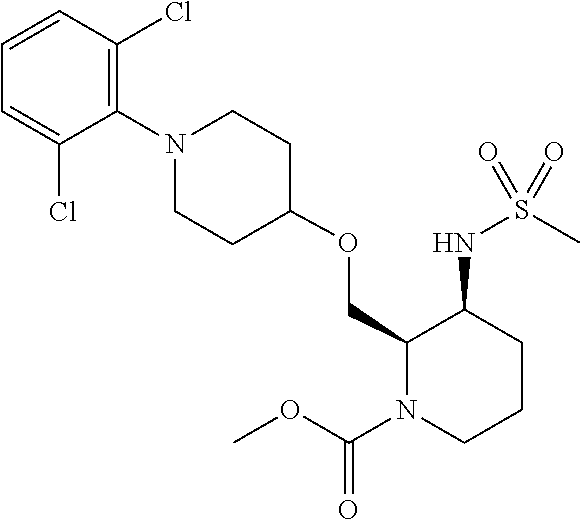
C1(OCC2C(NS(C)(=O)=O)CCCN2C(OC)=O)CCN(C2=C(Cl)C=CC=C2Cl)CC1
